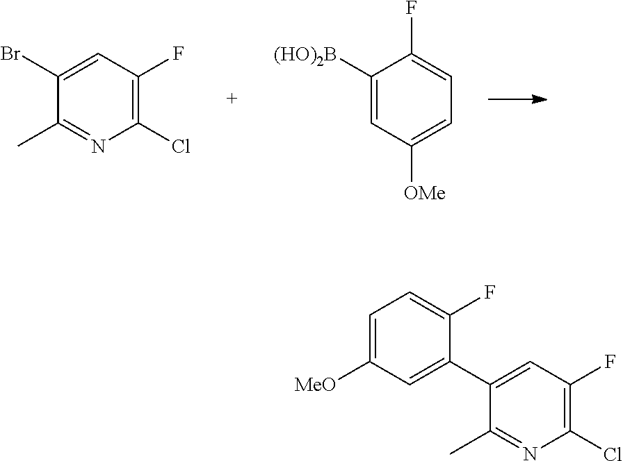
C1(Cl)=C(F)C=C(Br)C(C)=N1.C1([(HO)2B])=CC([OMe])=CC=C1F.C1(Cl)=C(F)C=C(C2=CC([MeO])=CC=C2F)C(C)=N1
